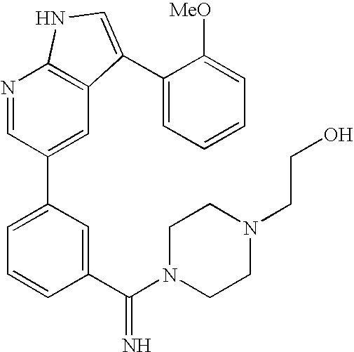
C1(C(N2CCN(CCO)CC2)=N)=CC(C2=CC3=C(N=C2)NC=C3C2=CC=CC=C2[MeO])=CC=C1
